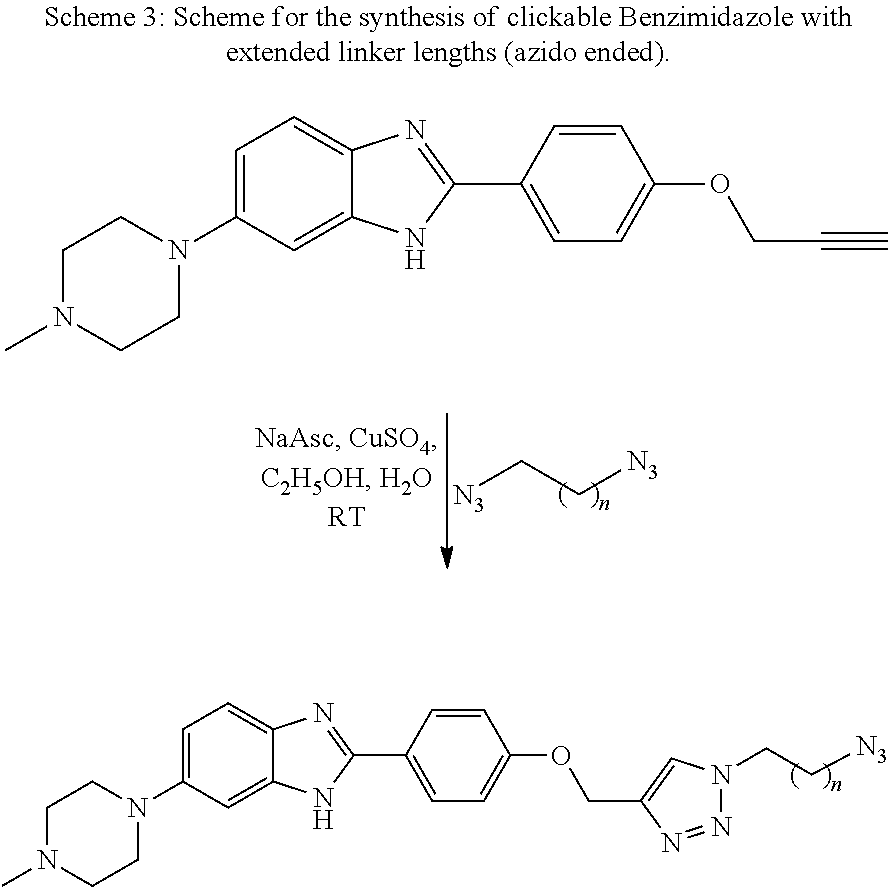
[N3]CC[N3].C1=C(N2CCN(C)CC2)C=C2C(=C1)N=C(C1=CC=C(OCC#C)C=C1)N2.C1=C(N2CCN(C)CC2)C=C2C(=C1)N=C(C1=CC=C(OCC3=CN(CC[N3])N=N3)C=C1)N2
